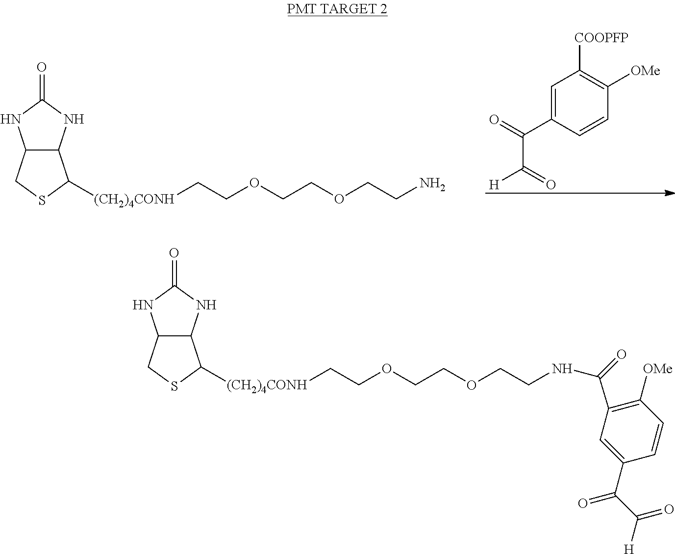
C1=C(C(=O)C(=O)[H])C=CC([OMe])=C1[COOPFP].C12C(NC(=O)N1)C([(CH2)4CONH]CCOCCOCCN)SC2.C12C(NC(=O)N1)C([(CH2)4CONH]CCOCCOCCNC(=O)C1=C([OMe])C=CC(C(C([H])=O)=O)=C1)SC2
